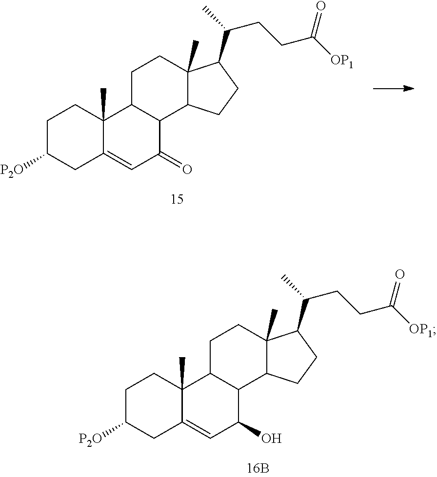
C1C([P2O])CC2=CC(=O)C3C(C2(C)C1)CCC1(C)C3CCC1C(CCC([OP1])=O)C.C1C([P2O])CC2=CC(O)C3C(C2(C)C1)CCC1(C)C3CCC1C(CCC([OP1])=O)C
